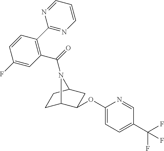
C1(F)=CC(C(=O)N2C3CCC2CC3OC2=CC=C(C(F)(F)F)C=N2)=C(C2=NC=CC=N2)C=C1
